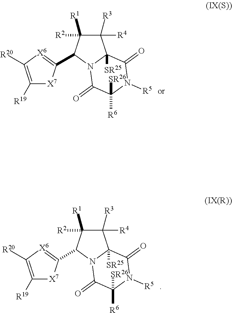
C1([R3])([R4])C([R2])([R1])C(C2=[X6]C([R20])=C([R19])[X7]2)N2C1([SR25])C(=O)N([R5])C([R6])([SR26])C2=O.C1([R3])([R4])C([R2])([R1])C(C2=[X6]C([R20])=C([R19])[X7]2)N2C1([SR25])C(=O)N([R5])C([R6])([SR26])C2=O
